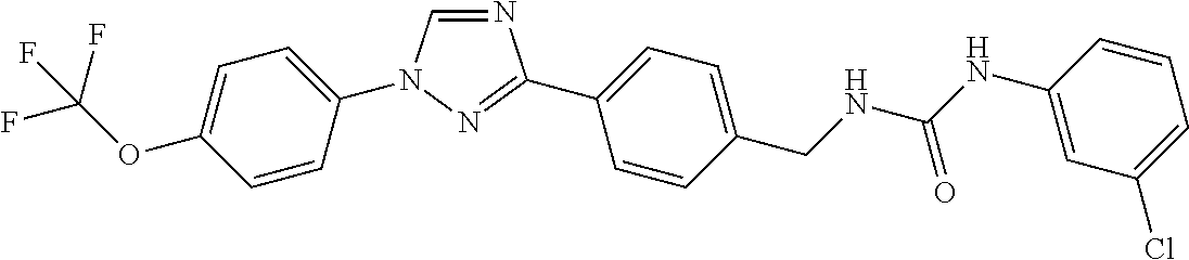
C1=C(N2C=NC(C3=CC=C(CNC(NC4=CC(Cl)=CC=C4)=O)C=C3)=N2)C=CC(OC(F)(F)F)=C1
